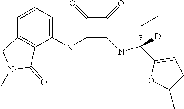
C1(NC2=CC=CC3=C2C(=O)N(C)C3)=C(NC(C2=CC=C(C)O2)(CC)[D])C(=O)C1=O
